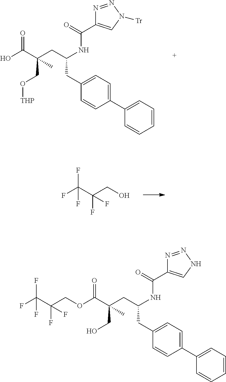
OC(C(CC(NC(=O)C1=CN([Tr])N=N1)CC1=CC=C(C2=CC=CC=C2)C=C1)(CO[THP])C)=O.FC(C(CO)(F)F)(F)F.C(C(CC(NC(=O)C1=CNN=N1)CC1=CC=C(C2=CC=CC=C2)C=C1)(CO)C)(=O)OCC(C(F)(F)F)(F)F
